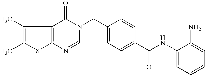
C1(NC(C2=CC=C(CN3C(=O)C4=C(N=C3)SC(C)=C4C)C=C2)=O)=CC=CC=C1N
